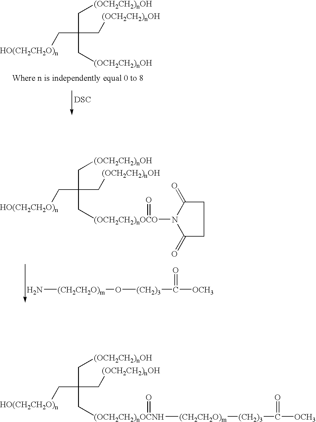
[HO(CH2CH2O)n]CC(C[(OCH2CH2)nOH])(C[(OCH2CH2)nOCNH]([(CH2CH2O)m][(CH2)3]C([OCH3])=O)=O)C[(OCH2CH2)nOH].[HO(CH2CH2O)n]CC(C[(OCH2CH2)nOH])(C[(OCH2CH2)nOH])C[(OCH2CH2)nOH].[DSC].[HO(CH2CH2O)n]CC(C[(OCH2CH2)nOH])(C[(OCH2CH2)nOCO](=O)N1C(=O)CCC1=O)C[(OCH2CH2)nOH].N[(CH2CH2O)m]O[(CH2)3]C([OCH3])=O
